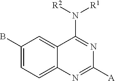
C1=C2C(=CC(B)=C1)C(N([R2])[R1])=NC([A])=N2
